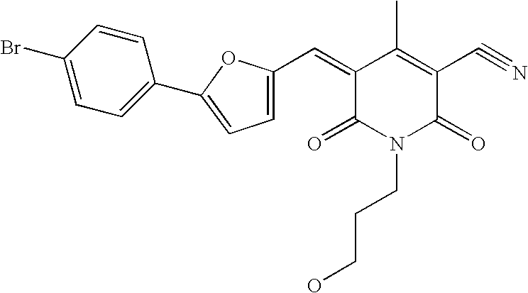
C1(Br)=CC=C(C2=CC=C(C=C3C(=O)N(CCCO)C(=O)C(C#N)=C3C)O2)C=C1
